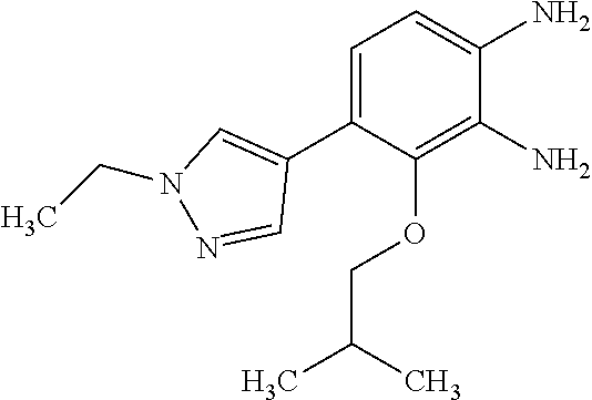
C1=C(C2=CN(CC)N=C2)C(OCC(C)C)=C(N)C(N)=C1
